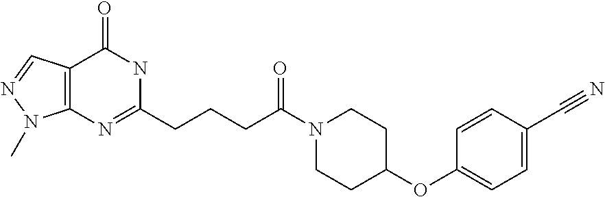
C12=C(N=C(CCCC(N3CCC(OC4=CC=C(C#N)C=C4)CC3)=O)NC1=O)N(C)N=C2
